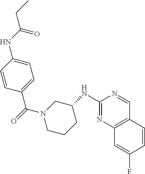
C1(NC2CN(C(C3=CC=C(NC(CC)=O)C=C3)=O)CCC2)=NC2=C(C=N1)C=CC(F)=C2
